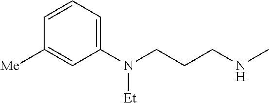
C1=C(N(CCCNC)[Et])C=C([Me])C=C1
